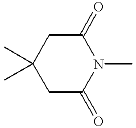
C1(=O)CC(C)(C)CC(=O)N1C
